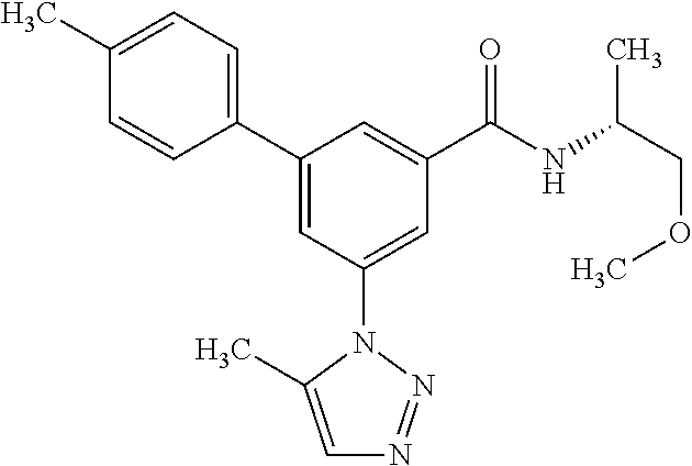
C1(C2=CC(N3N=NC=C3C)=CC(C(NC(COC)C)=O)=C2)=CC=C(C)C=C1
